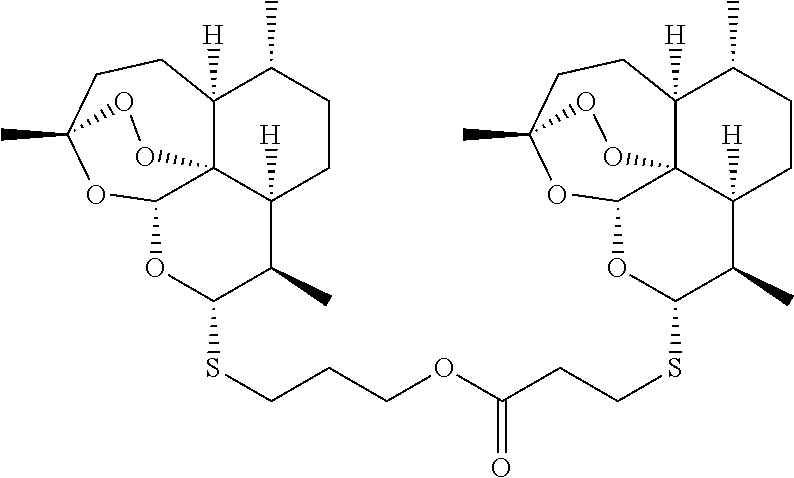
O1C(SCCCOC(CCSC2C(C)C3([H])C45C(O2)OC(C)(CCC4([H])C(C)CC3)OO5)=O)C(C)C2([H])C34C([H])(C(C)CC2)CCC(C)(OC13)OO4
